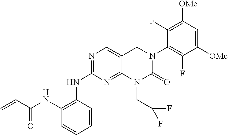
N(C1=NC=C2C(=N1)N(CC(F)F)C(=O)N(C1=C(F)C([OMe])=CC([OMe])=C1F)C2)C1=C(NC(C=C)=O)C=CC=C1
